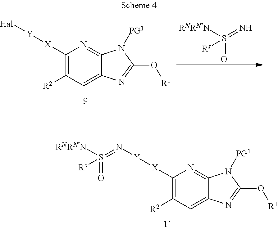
[RNRNN]S(=N)(=O)[Rs].C1([X][Y][Hal])=C([R2])C=C2C(=N1)N([PG1])C(O[R1])=N2.C1([X][Y]N=S([RNRNN])(=O)[Rs])=C([R2])C=C2C(=N1)N([PG1])C(O[R1])=N2
